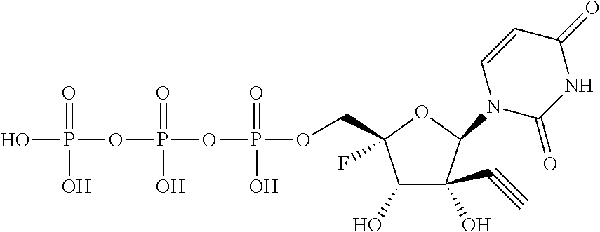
OP(OP(OP(OCC1(F)C(O)C(O)(C#C)C(N2C(=O)NC(=O)C=C2)O1)(=O)O)(=O)O)(=O)O
